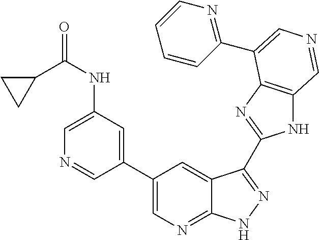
C1(C2=CN=C3C(=C2)C(C2=NC4=C(N2)C=NC=C4C2=NC=CC=C2)=NN3)=CC(NC(=O)C2CC2)=CN=C1
